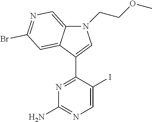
C12=CN=C(Br)C=C1C(C1=NC(N)=NC=C1I)=CN2CCOC
